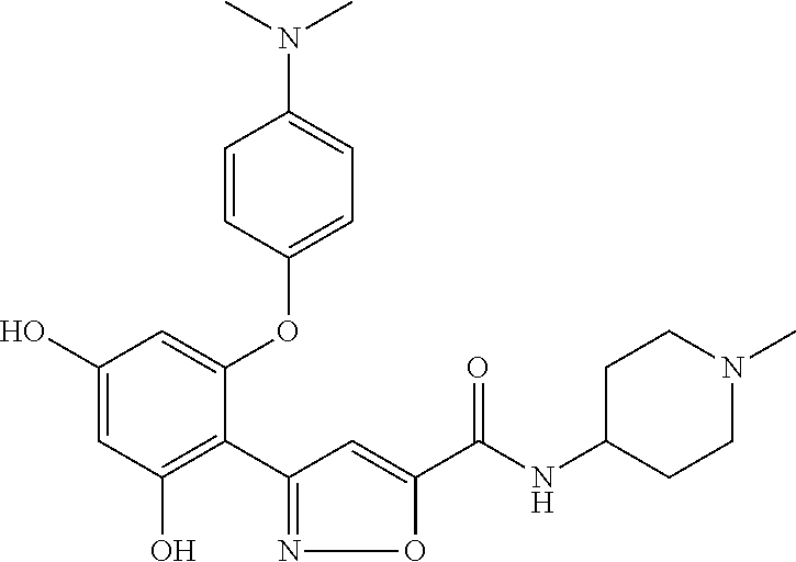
C1(O)=CC(O)=C(C2=NOC(C(NC3CCN(C)CC3)=O)=C2)C(OC2=CC=C(N(C)C)C=C2)=C1
